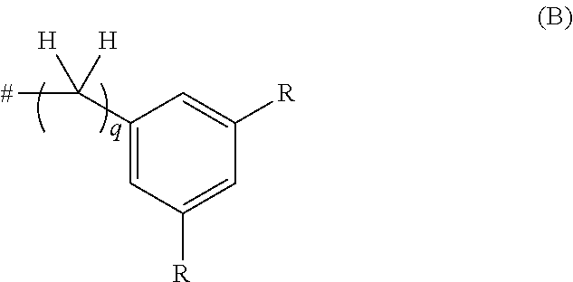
C1(C(C)([H])[H])=CC([R])=CC([R])=C1
